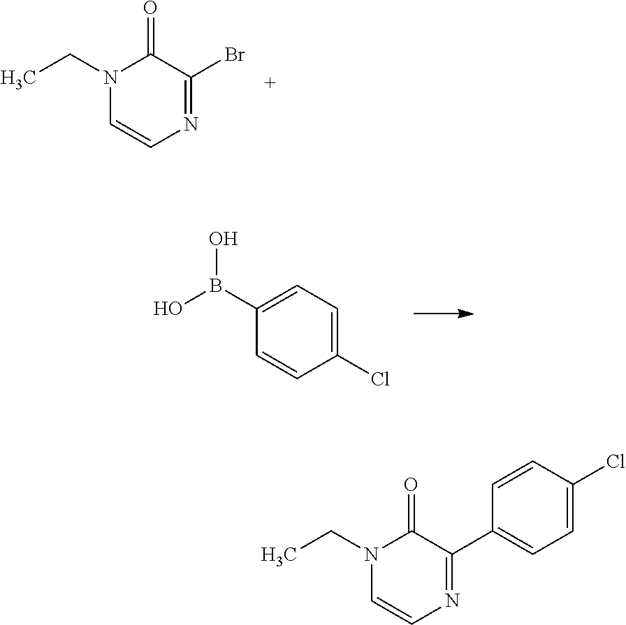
N1(CC)C=CN=C(Br)C1=O.C1(B(O)O)=CC=C(Cl)C=C1.N1(CC)C=CN=C(C2=CC=C(Cl)C=C2)C1=O
